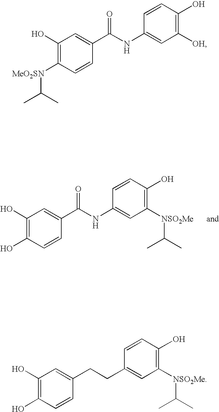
C1(O)=C([MeO2SN]C(C)C)C=CC(C(NC2=CC([OH])=C(O)C=C2)=O)=C1.C1(O)=C(O)C=CC(C(NC2=CC([NSO2Me]C(C)C)=C(O)C=C2)=O)=C1.C1(O)=C(O)C=CC(CCC2=CC([NSO2Me]C(C)C)=C(O)C=C2)=C1
